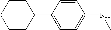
C1CC(C2=CC=C(NC)C=C2)CCC1
